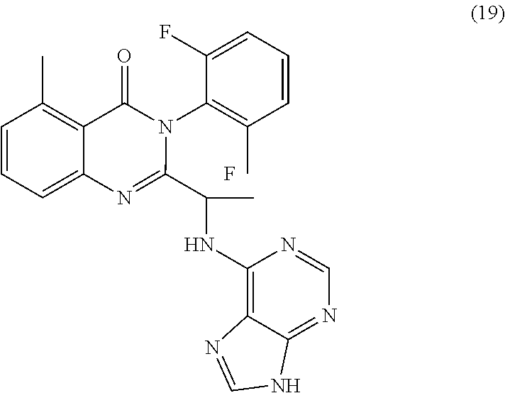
C1=CC=C2C(=C1C)C(=O)N(C1=C(C)C=CC=C1F)C(C(C)NC1=C3C(=NC=N1)NC=N3)=N2.F
